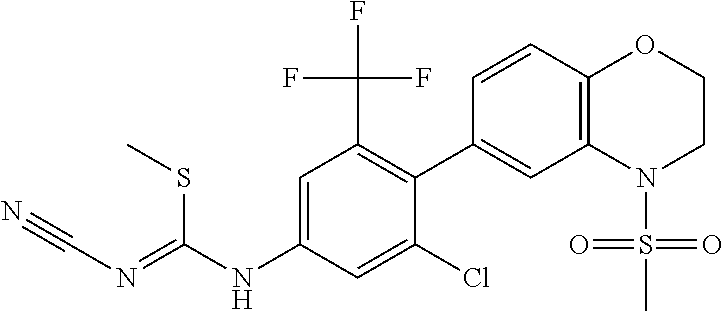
C1=CC2=C(C=C1C1=C(C(F)(F)F)C=C(NC(=NC#N)SC)C=C1Cl)N(S(C)(=O)=O)CCO2
